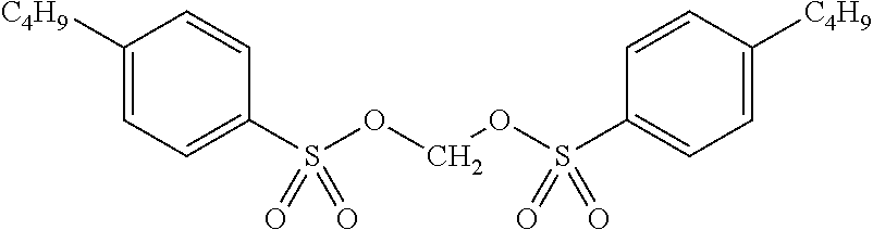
C1([C4H9])=CC=C(S(OCOS(C2=CC=C([C4H9])C=C2)(=O)=O)(=O)=O)C=C1
